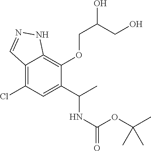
C12=C(Cl)C=C(C(C)NC(=O)OC(C)(C)C)C(OCC(O)CO)=C1NN=C2
